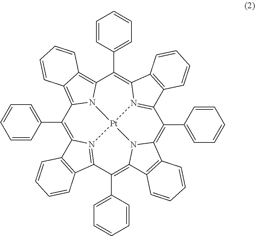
C1(C2=CC=CC=C2)=C2N3=C(C(C4=CC=CC=C4)=C4N5C(=C(C6=CC=CC=C6)C6=N7C(=C(C8=CC=CC=C8)C8=C9C(=C1N8[Pt]753)C=CC=C9)C1=C6C=CC=C1)C1=C4C=CC=C1)C1=C2C=CC=C1
